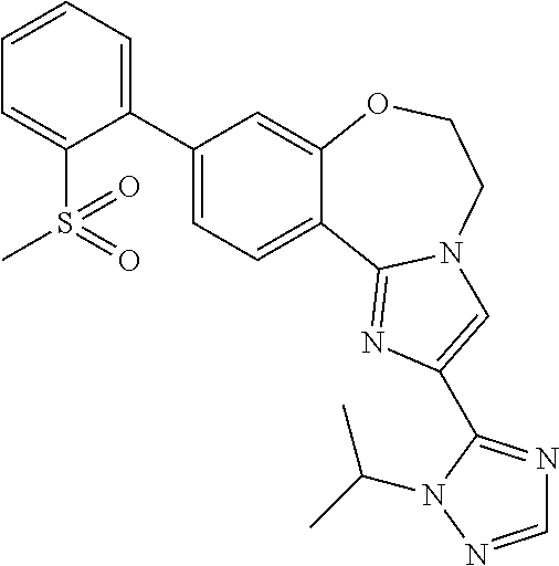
C1(C2=CC=CC=C2S(=O)(C)=O)=CC=C2C(=C1)OCCN1C2=NC(C2=NC=NN2C(C)C)=C1
